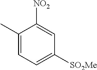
C1(C)=CC=C([SO2Me])C=C1[NO2]
